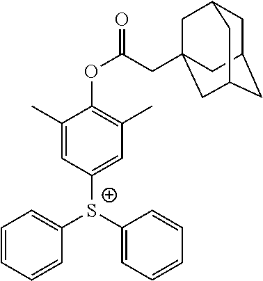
C1=CC=CC([S+](C2=CC=CC=C2)C2=CC(C)=C(OC(CC34CC5CC(CC(C3)C5)C4)=O)C(C)=C2)=C1
